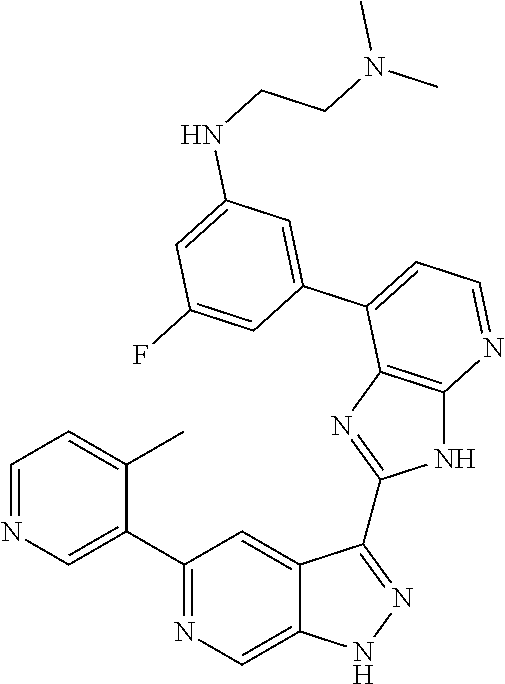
C1=NC=C(C2=NC=C3C(=C2)C(C2=NC4=C(N2)N=CC=C4C2=CC(NCCN(C)C)=CC(F)=C2)=NN3)C(C)=C1
